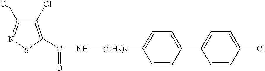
C1(Cl)=C(C(=O)N[(CH2)2]C2=CC=C(C3=CC=C(Cl)C=C3)C=C2)SN=C1Cl
